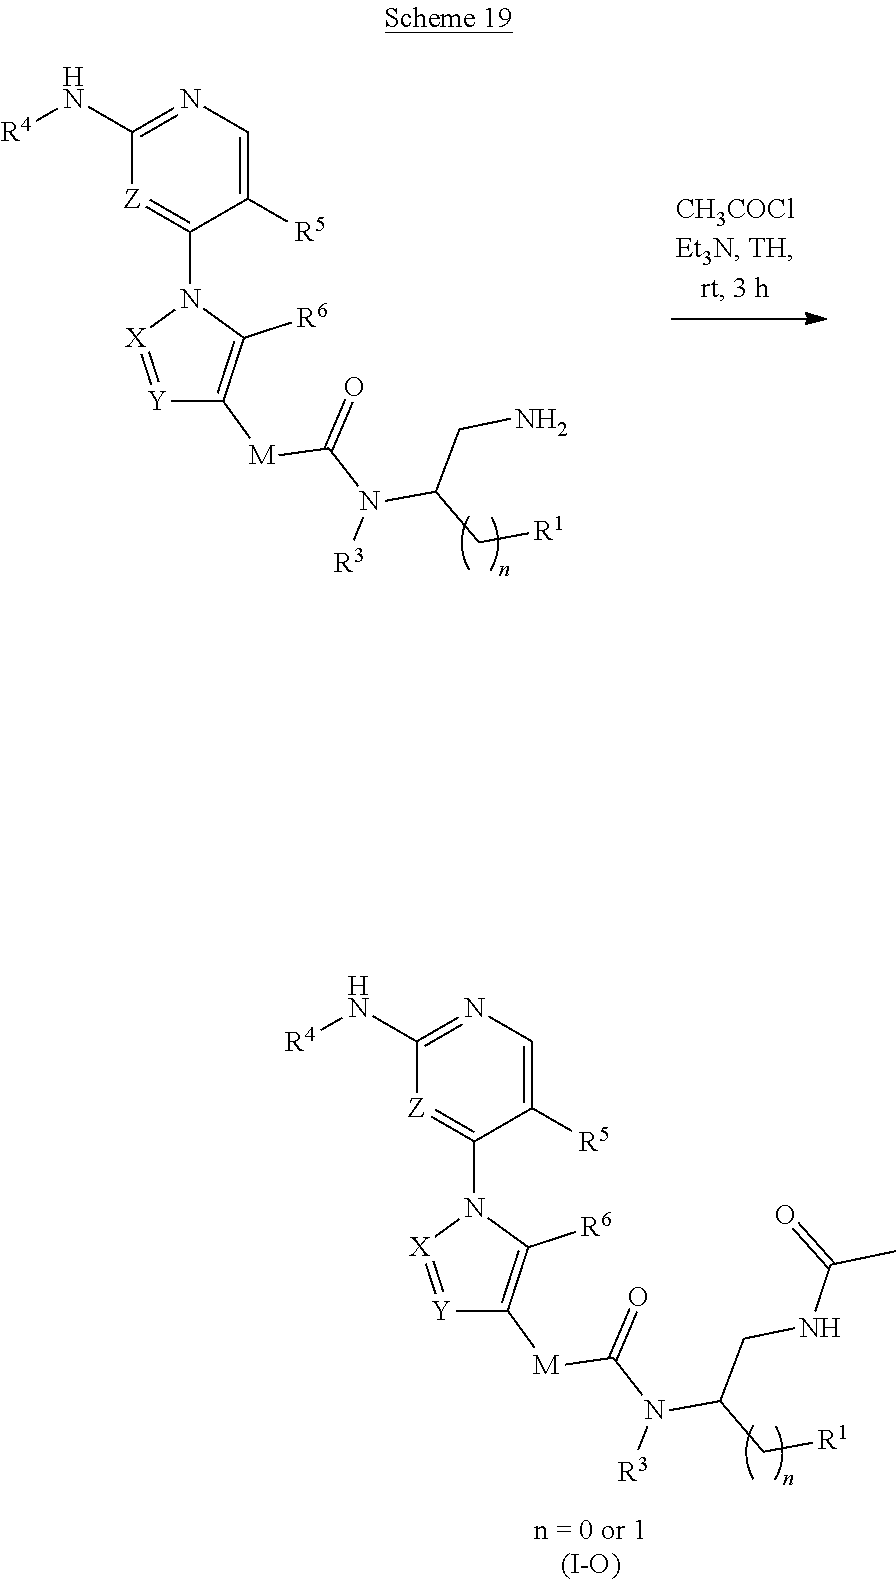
C1(N2C([R6])=C([M]C(N([R3])C(C[R1])CN)=O)[Y]=[X]2)=[Z]C(N[R4])=NC=C1[R5].C1(N2C([R6])=C([M]C(N([R3])C(C[R1])CNC(C)=O)=O)[Y]=[X]2)=[Z]C(N[R4])=NC=C1[R5]
